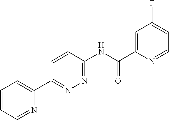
C1=CC=NC(C2=NN=C(NC(C3=CC(F)=CC=N3)=O)C=C2)=C1
